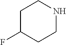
C1C(F)CCNC1
